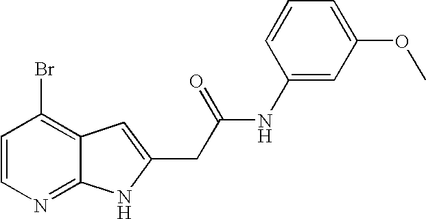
C1=CN=C2C(=C1Br)C=C(CC(=O)NC1=CC(OC)=CC=C1)N2
